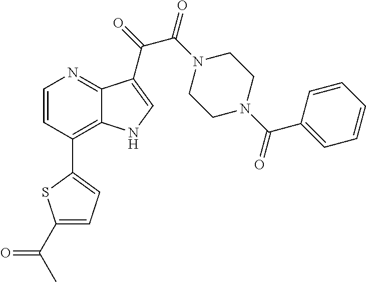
C1(C2=C3C(=NC=C2)C(C(=O)C(N2CCN(C(C4=CC=CC=C4)=O)CC2)=O)=CN3)=CC=C(C(C)=O)S1
